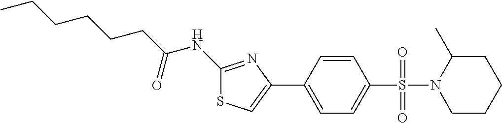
C1(NC(CCCCCC)=O)=NC(C2=CC=C(S(=O)(=O)N3CCCCC3C)C=C2)=CS1
